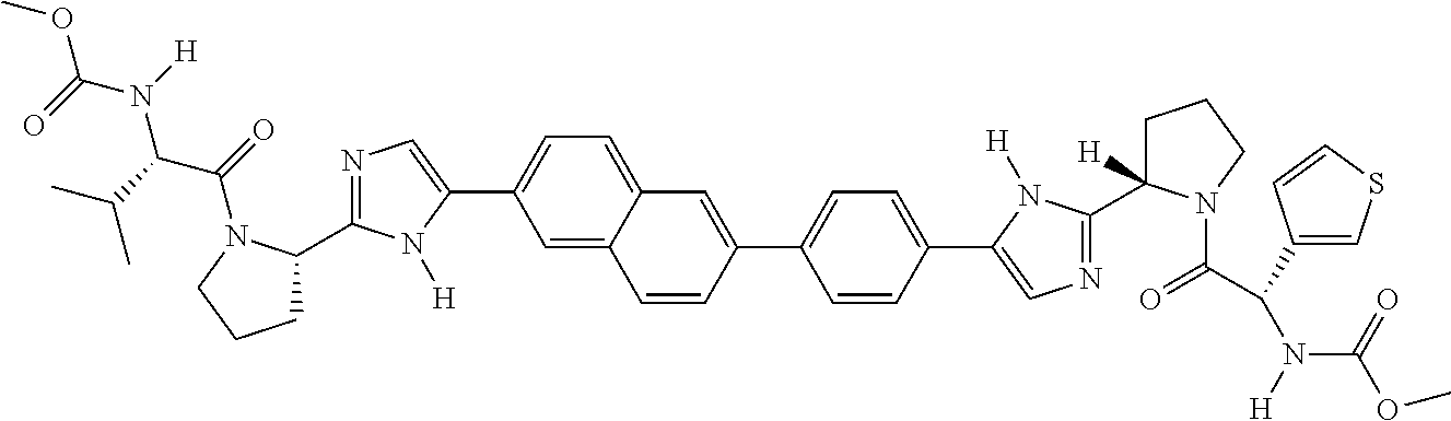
C1(C2=CN=C(C3CCCN3C(=O)C(C(C)C)N(C(=O)OC)[H])N2[H])=CC=C2C(=C1)C=CC(C1=CC=C(C3=CN=C(C4([H])CCCN4C(=O)C(N(C(OC)=O)[H])C4=CSC=C4)N3[H])C=C1)=C2
